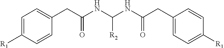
C1=C([R1])C=CC(CC(NC(NC(CC2=CC=C([R1])C=C2)=O)[R2])=O)=C1
